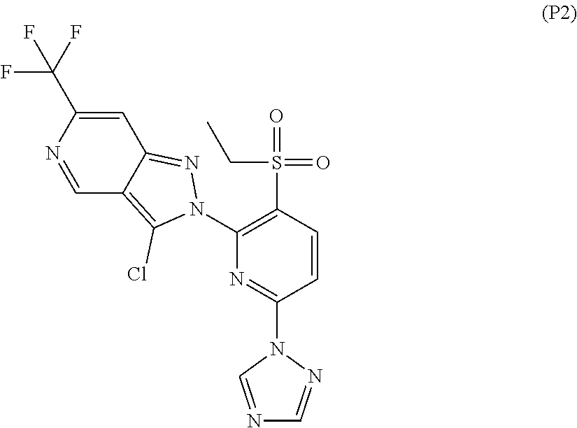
C1=C(C(F)(F)F)N=CC2=C(Cl)N(C3=C(S(=O)(CC)=O)C=CC(N4C=NC=N4)=N3)N=C12
